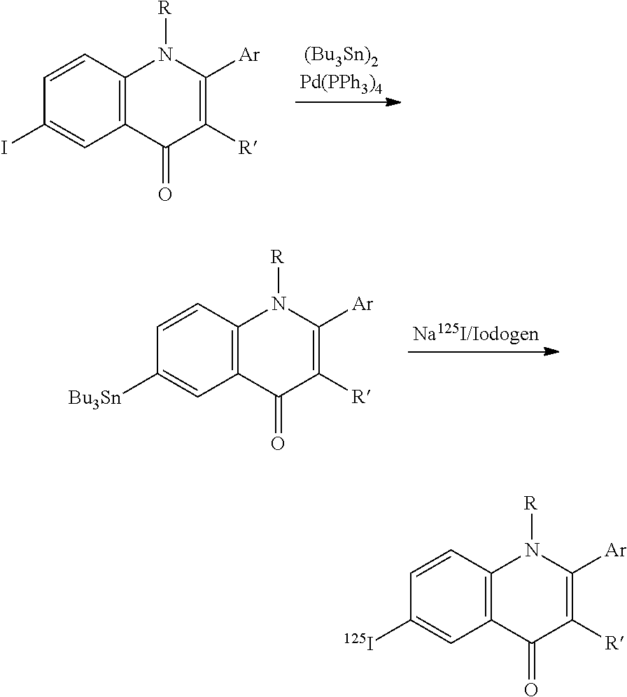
C12=C(C=CC(I)=C1)N([R])C([Ar])=C([R])C2=O.C12=C(C=CC([Bu3Sn])=C1)N([R])C([Ar])=C([R])C2=O.C12=C(C=CC([125I])=C1)N([R])C([Ar])=C([R])C2=O
